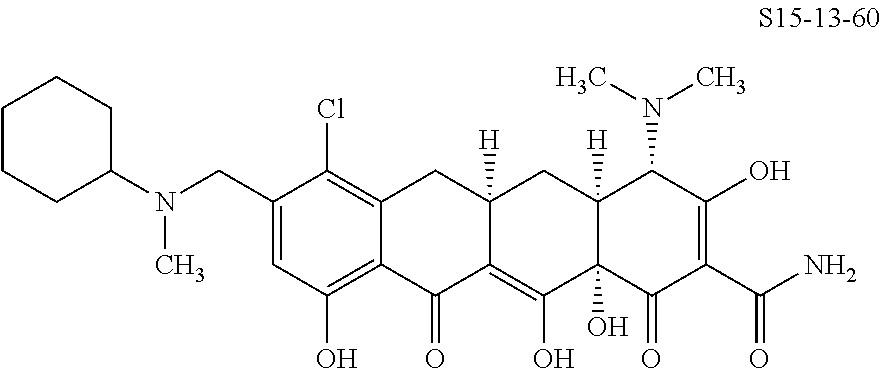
C12=C(Cl)C(CN(C3CCCCC3)C)=CC(O)=C1C(=O)C1=C(O)C3(O)C([H])(CC1([H])C2)C(N(C)C)C(O)=C(C(N)=O)C3=O
